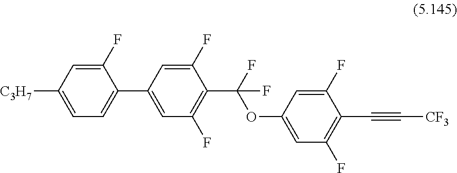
C1(F)=CC([C3H7])=CC=C1C1=CC(F)=C(C(F)(OC2=CC(F)=C(C#C[CF3])C(F)=C2)F)C(F)=C1
